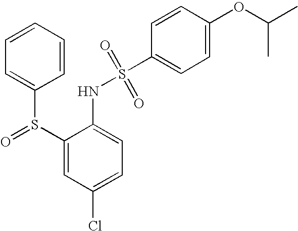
C1=CC=CC=C1S(C1=CC(Cl)=CC=C1NS(C1=CC=C(OC(C)C)C=C1)(=O)=O)=O
